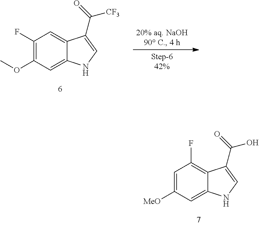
C1=C([MeO])C=C2C(=C1F)C(C(=O)O)=CN2.C1(F)=C(OC)C=C2C(=C1)C(C(=O)[CF3])=CN2
